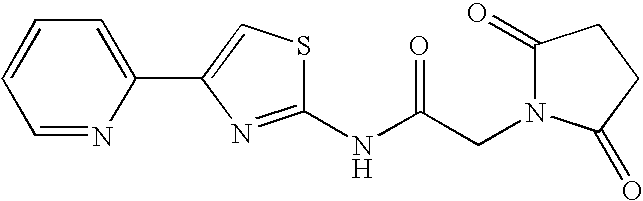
C1=NC(C2=CSC(NC(CN3C(=O)CCC3=O)=O)=N2)=CC=C1
